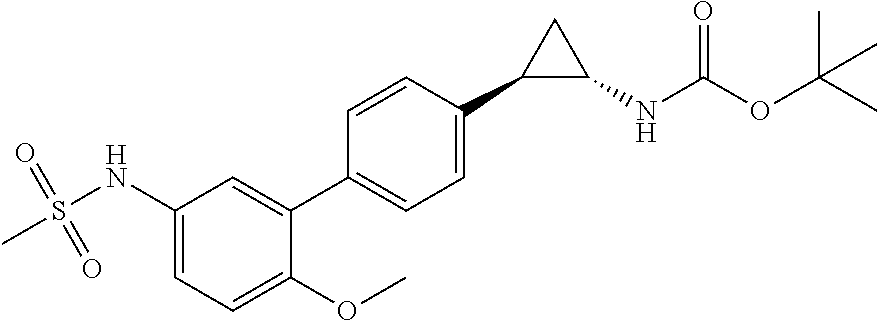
C1=CC(C2C(NC(OC(C)(C)C)=O)C2)=CC=C1C1=CC(NS(C)(=O)=O)=CC=C1OC
